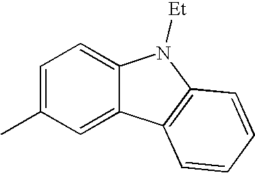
CC1=CC=C2C(=C1)C1=C(N2[Et])C=CC=C1
